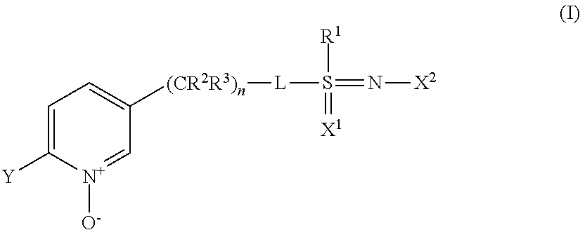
C1=C([Y])[N+]([O-])=CC([(CR2R3)n][L]S(=N[X2])([R1])=[X1])=C1
